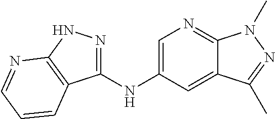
C1(NC2=CN=C3C(=C2)C(C)=NN3C)=NNC2=C1C=CC=N2
